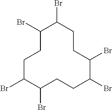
C1(Br)CCC(Br)C(Br)CCC(Br)C(Br)CCC1Br
